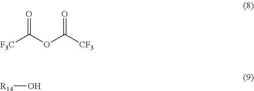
O=C(OC(=O)[CF3])[F3C].[R14]O
